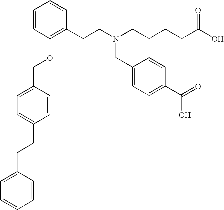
C1=CC(OCC2=CC=C(CCC3=CC=CC=C3)C=C2)=C(CCN(CCCCC(O)=O)CC2=CC=C(C(=O)O)C=C2)C=C1
